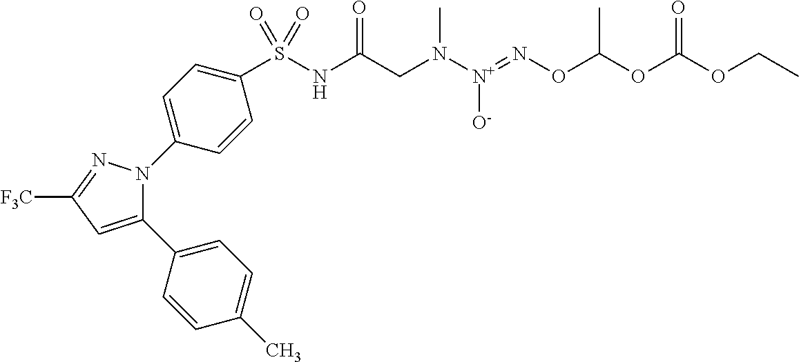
C1(C2=CC=C(C)C=C2)=CC([F3C])=NN1C1=CC=C(S(NC(CN([N+](=NOC(OC(OCC)=O)C)[O-])C)=O)(=O)=O)C=C1
